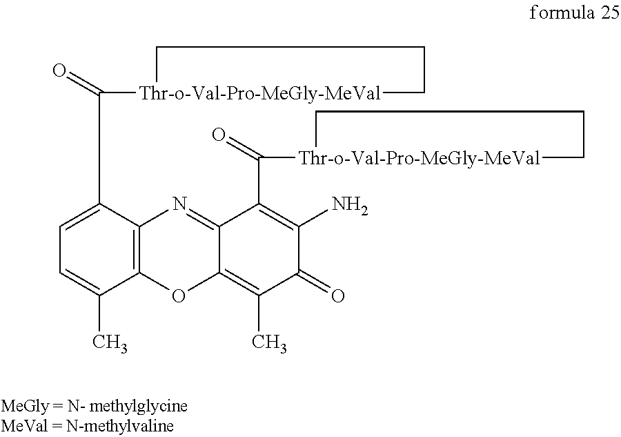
C12=C(C(C([Thr-o-Val-Pro-MeGly-MeVal]3CCC3)=O)=CC=C1C)N=C1C(=C(C)C(=O)C(N)=C1C([Thr-o-Val-Pro-MeGly-MeVal]1CCC1)=O)O2
